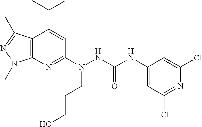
C12=C(N=C(N(CCCO)NC(NC3=CC(Cl)=NC(Cl)=C3)=O)C=C1C(C)C)N(C)N=C2C
